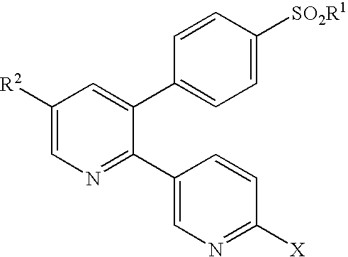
C1=CC([SO2R1])=CC=C1C1=CC([R2])=CN=C1C1=CN=C([X])C=C1
